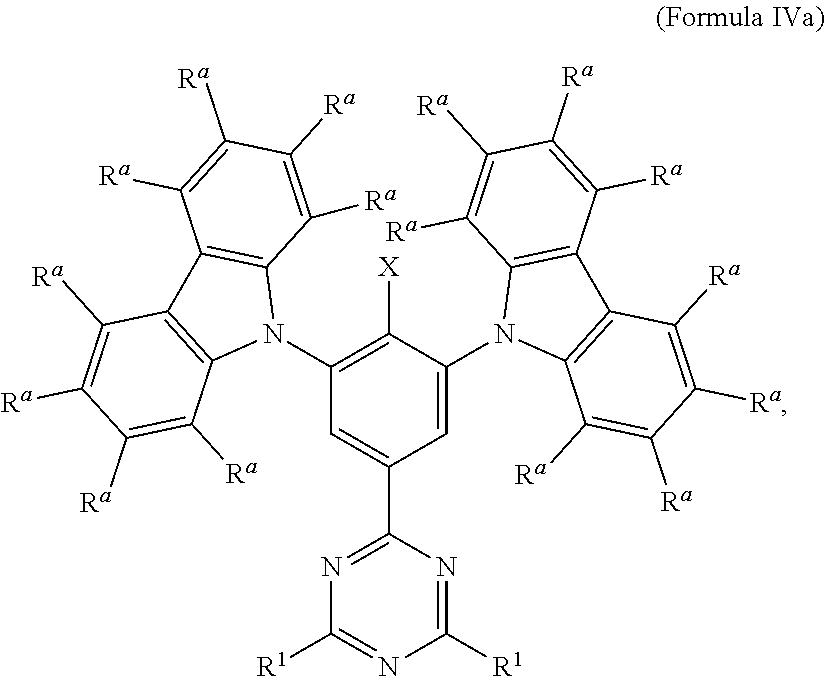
C1(N2C3=C(C4=C2C([Ra])=C([Ra])C([Ra])=C4[Ra])C([Ra])=C([Ra])C([Ra])=C3[Ra])=C([X])C(N2C3=C(C4=C2C([Ra])=C([Ra])C([Ra])=C4[Ra])C([Ra])=C([Ra])C([Ra])=C3[Ra])=CC(C2=NC([R1])=NC([R1])=N2)=C1
